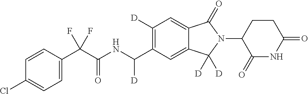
C1=CC(C(C(NC(C2=C([D])C=C3C(=C2)C([D])([D])N(C2C(=O)NC(=O)CC2)C3=O)[D])=O)(F)F)=CC=C1Cl
